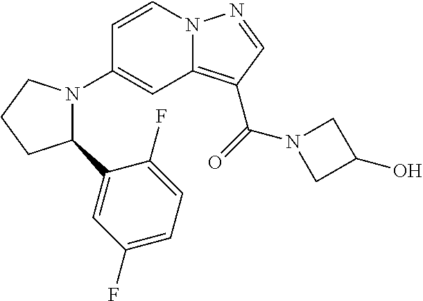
C1(N2C(C3=CC(F)=CC=C3F)CCC2)=CC2=C(C(=O)N3CC(O)C3)C=NN2C=C1
